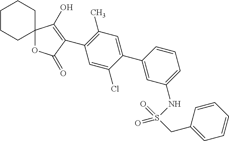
O1C(=O)C(C2=C(C)C=C(C3=CC(NS(CC4=CC=CC=C4)(=O)=O)=CC=C3)C(Cl)=C2)=C(O)C12CCCCC2
